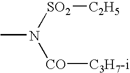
CN([SO2][C2H5])[CO][C3H7-i]
